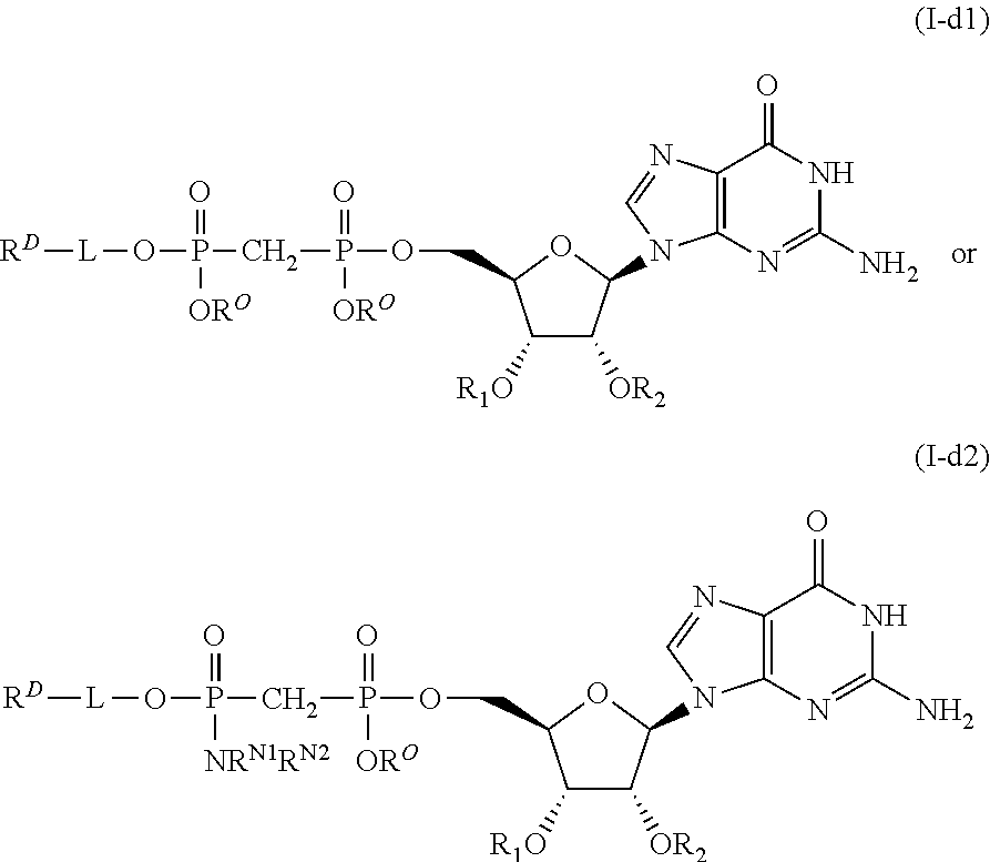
C1([R1O])C([OR2])C(N2C3=C(C(=O)NC(N)=N3)N=C2)OC1COP(=O)([ORO])CP(=O)([ORO])O[L][RD].C1([R1O])C([OR2])C(N2C3=C(C(=O)NC(N)=N3)N=C2)OC1COP(=O)([ORO])CP(=O)([NRN1RN2])O[L][RD]
